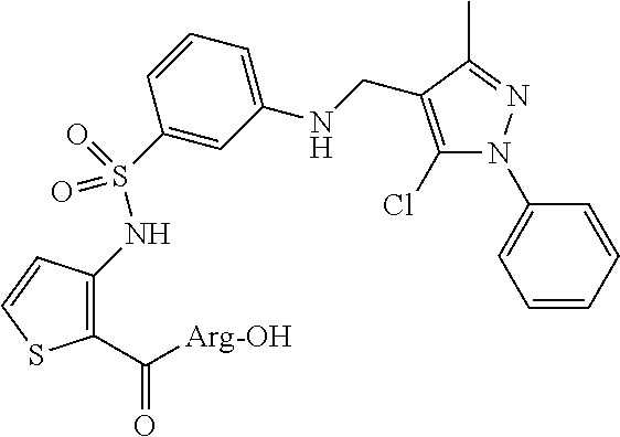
C1(C([Arg-OH])=O)=C(NS(=O)(=O)C2=CC(NCC3=C(Cl)N(C4=CC=CC=C4)N=C3C)=CC=C2)C=CS1
